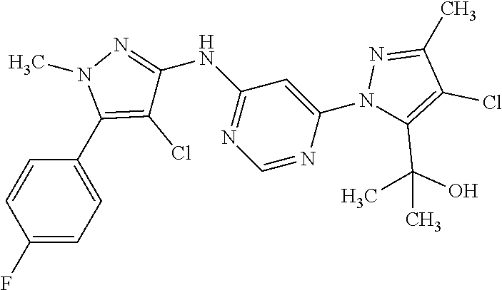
C1=CC(F)=CC=C1C1=C(Cl)C(NC2=NC=NC(N3C(C(C)(O)C)=C(Cl)C(C)=N3)=C2)=NN1C
